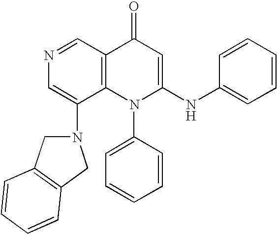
N1=CC2=C(C(N3CC4=C(C3)C=CC=C4)=C1)N(C1=CC=CC=C1)C(NC1=CC=CC=C1)=CC2=O
